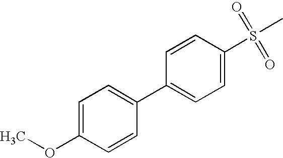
C1=CC(C2=CC=C(OC)C=C2)=CC=C1S(C)(=O)=O
